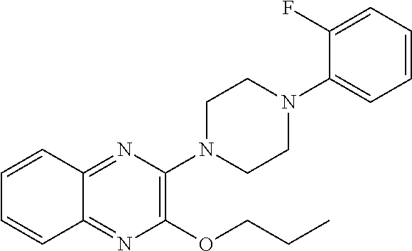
C1(OCCC)=C(N2CCN(C3=CC=CC=C3F)CC2)N=C2C(=N1)C=CC=C2
